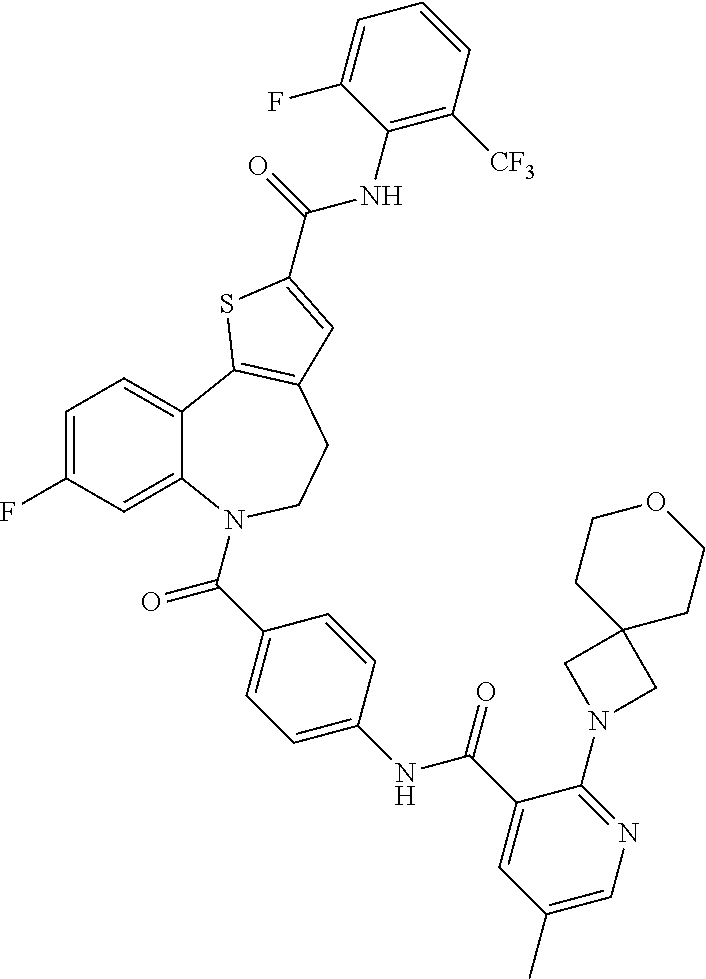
C1=C(F)C=C2C(=C1)C1=C(CCN2C(=O)C2=CC=C(NC(=O)C3=CC(C)=CN=C3N3CC4(C3)CCOCC4)C=C2)C=C(C(NC2=C([CF3])C=CC=C2F)=O)S1
